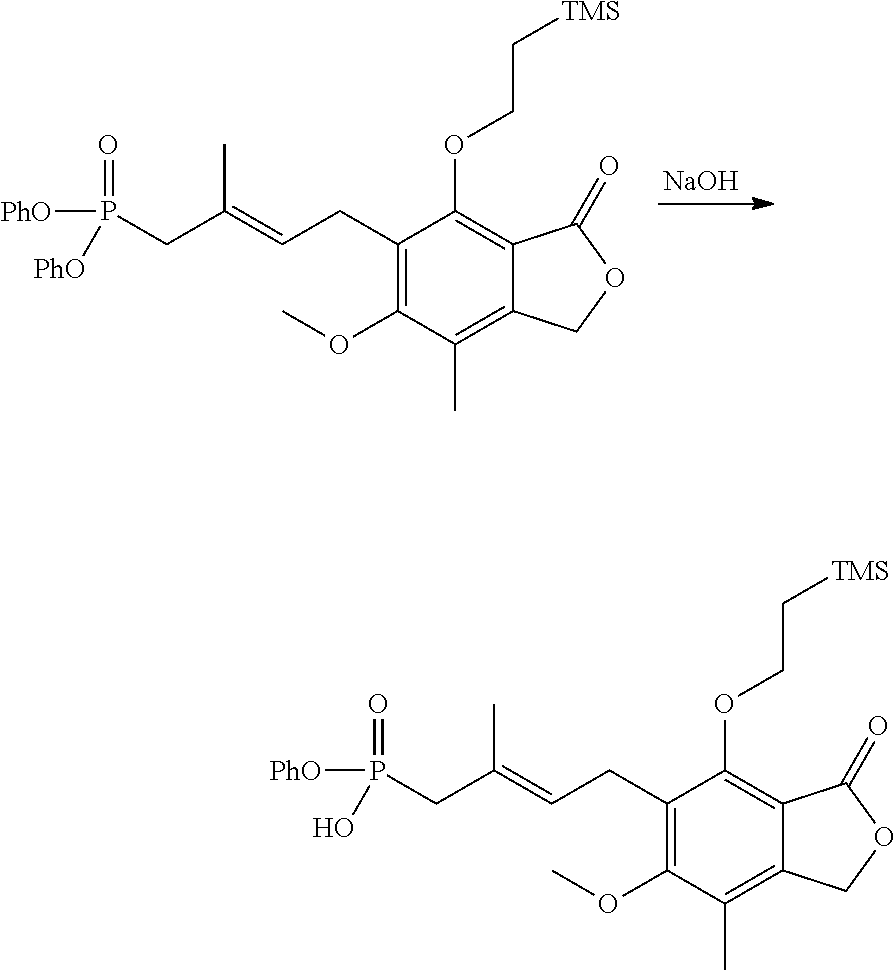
[NaOH].C1(CC=C(CP([PhO])(=O)[PhO])C)=C(OC)C(C)=C2C(=C1OCC[TMS])C(=O)OC2.C1(CC=C(CP([PhO])(=O)O)C)=C(OC)C(C)=C2C(=C1OCC[TMS])C(=O)OC2
